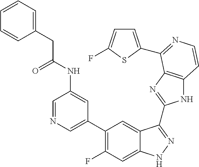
C1=C(C2=C(F)C=C3C(=C2)C(C2=NC4=C(N2)C=CN=C4C2=CC=C(F)S2)=NN3)C=C(NC(CC2=CC=CC=C2)=O)C=N1
